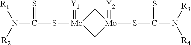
N(C(=S)S[Mo]1(=[Y1])C[Mo](=[Y2])(SC(N([R3])[R4])=S)C1)([R2])[R1]
